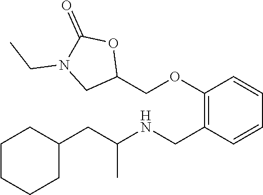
C1(CC(NCC2=C(OCC3OC(=O)N(CC)C3)C=CC=C2)C)CCCCC1
